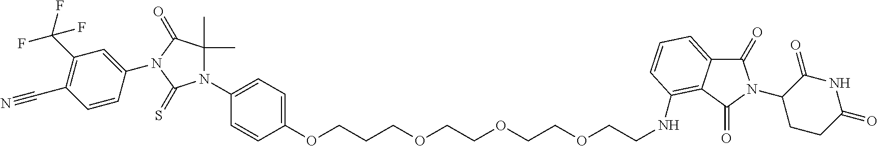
C1(OCCCOCCOCCOCCNC2=C3C(=CC=C2)C(=O)N(C2CCC(=O)NC2=O)C3=O)=CC=C(N2C(C)(C)C(=O)N(C3=CC(C(F)(F)F)=C(C#N)C=C3)C2=S)C=C1
